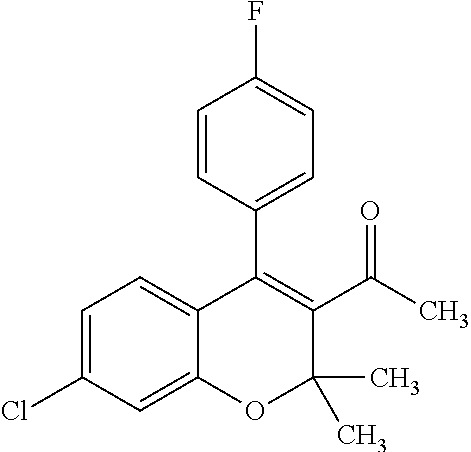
C1=C(Cl)C=C2C(=C1)C(C1=CC=C(F)C=C1)=C(C(C)=O)C(C)(C)O2
